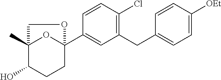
C1=CC(Cl)=C(CC2=CC=C([OEt])C=C2)C=C1C12OC(C)(C(O)CC1)CO2
